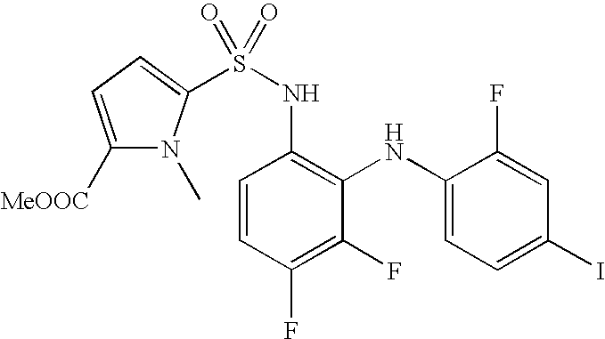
C1=CC(F)=C(F)C(NC2=CC=C(I)C=C2F)=C1NS(=O)(=O)C1=CC=C([MeOOC])N1C
